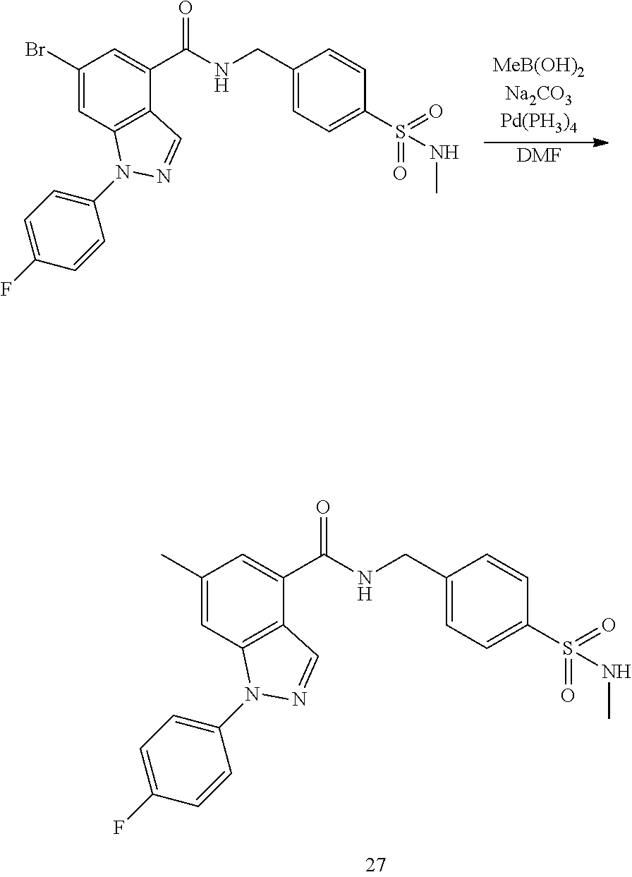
C1(C)=CC2=C(C(C(NCC3=CC=C(S(=O)(=O)NC)C=C3)=O)=C1)C=NN2C1=CC=C(F)C=C1.C1(Br)=CC2=C(C(C(NCC3=CC=C(S(=O)(=O)NC)C=C3)=O)=C1)C=NN2C1=CC=C(F)C=C1.[DMF]
